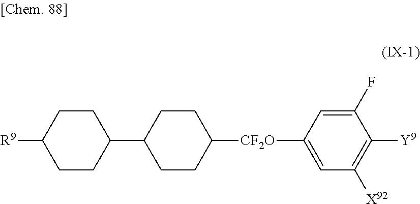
C1(C2CCC([R9])CC2)CCC([CF2O]C2=CC([X92])=C([Y9])C(F)=C2)CC1
